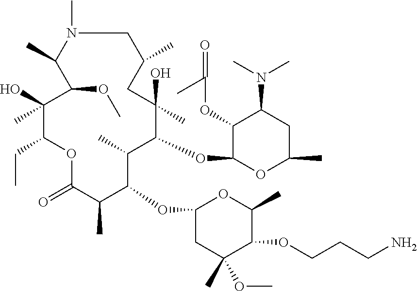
C1(OC2C(C)C(OC3OC(C)CC(N(C)C)C3OC(=O)C)C(O)(C)CC(C)CN(C)C(C)C(OC)C(O)(C)C(CC)OC(=O)C2C)CC(OC)(C)C(OCCCN)C(C)O1
